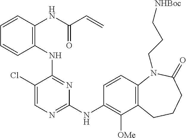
N(C1=NC(NC2=C([OMe])C3=C(C=C2)N(CCC[NHBoc])C(=O)CCC3)=NC=C1Cl)C1=C(NC(C=C)=O)C=CC=C1
